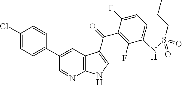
C1(Cl)=CC=C(C2=CC3=C(N=C2)NC=C3C(C2=C(F)C(NS(=O)(CCC)=O)=CC=C2F)=O)C=C1
